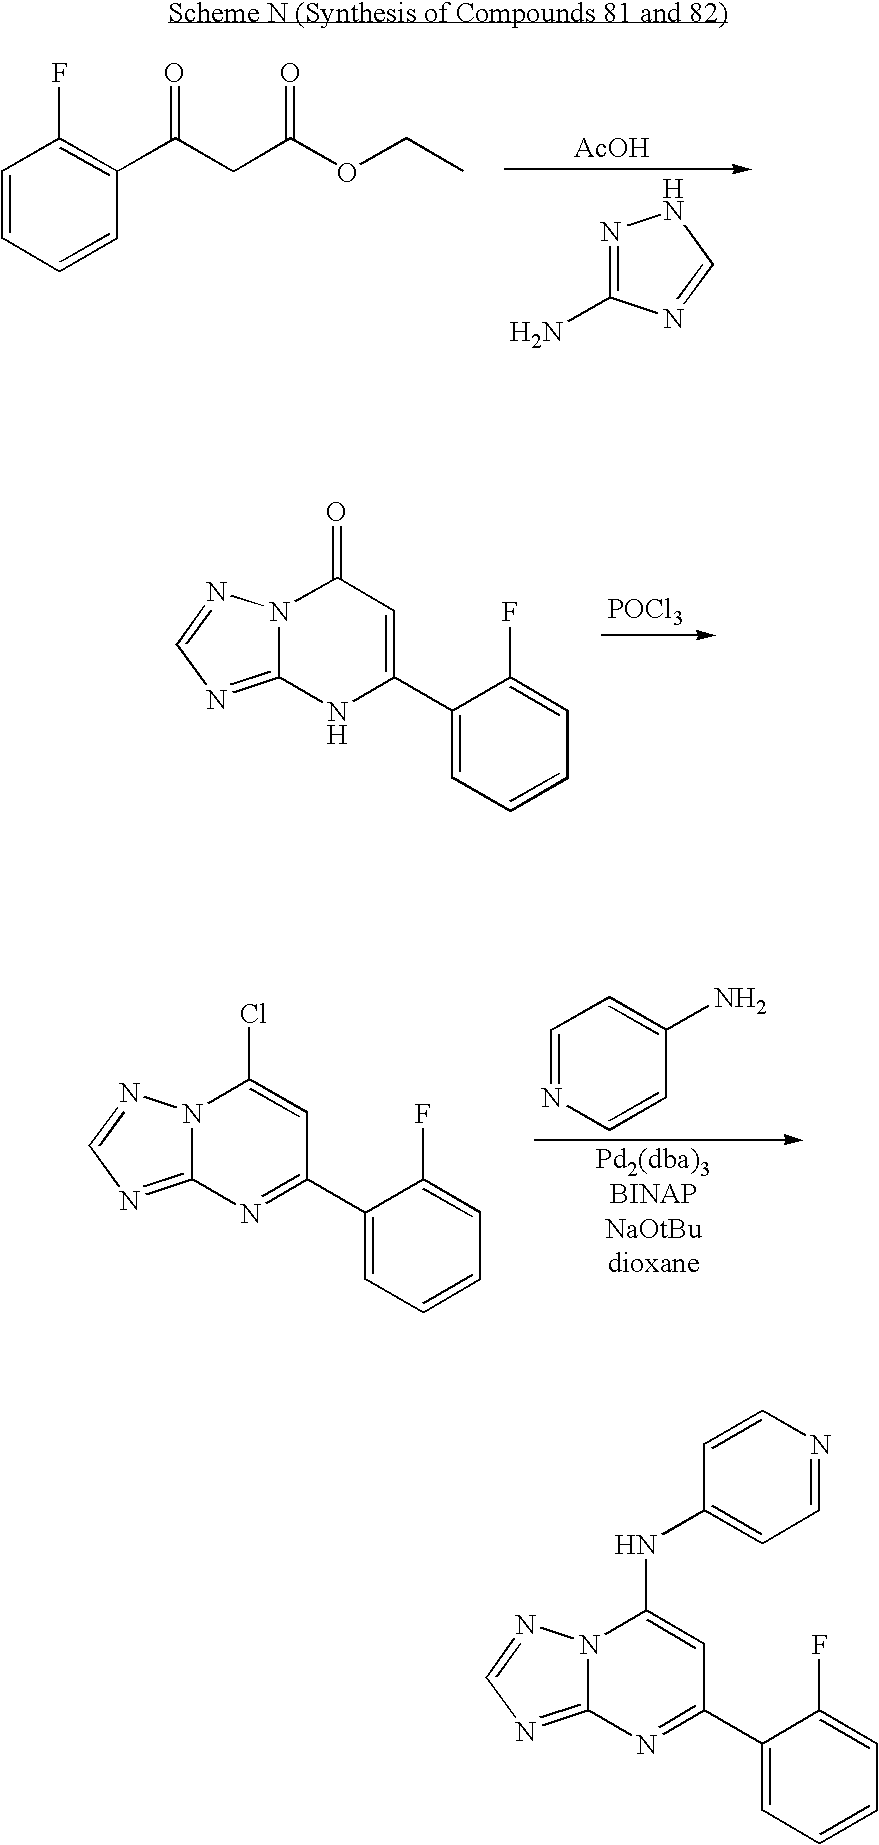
C1=CC=CC(C(CC(OCC)=O)=O)=C1F.N1=C(N)N=CN1.[AcOH].C12=NC=NN1C(=O)C=C(C1=CC=CC=C1F)N2.[POCl3].C12=NC=NN1C(Cl)=CC(C1=CC=CC=C1F)=N2.C1=NC=CC(N)=C1.C12=NC=NN1C(NC1=CC=NC=C1)=CC(C1=CC=CC=C1F)=N2
